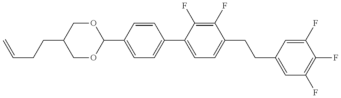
C1(C2=CC=C(C3=CC=C(CCC4=CC(F)=C(F)C(F)=C4)C(F)=C3F)C=C2)OCC(CCC=C)CO1
